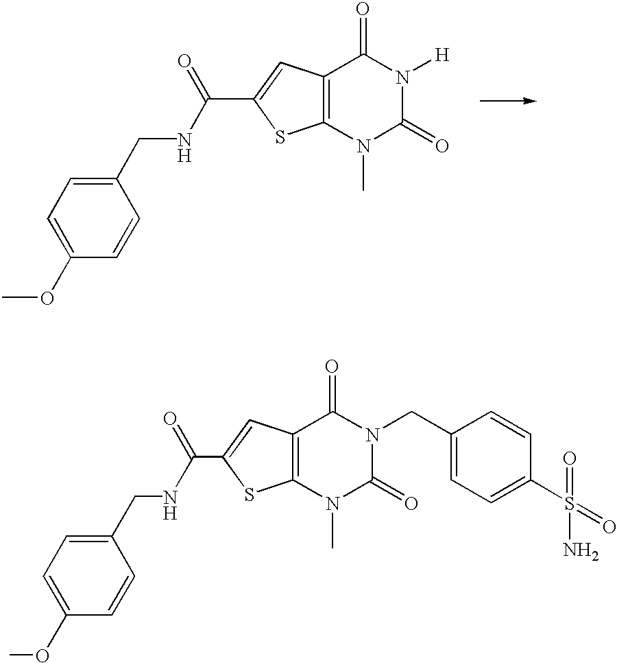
C12=C(C=C(C(NCC3=CC=C(OC)C=C3)=O)S1)C(=O)N([H])C(=O)N2C.C12=C(C=C(C(NCC3=CC=C(OC)C=C3)=O)S1)C(=O)N(CC1=CC=C(S(=O)(N)=O)C=C1)C(=O)N2C
